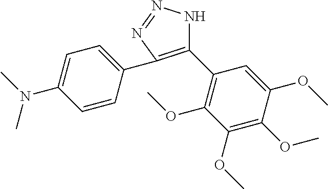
C1(C2=C(OC)C(OC)=C(OC)C(OC)=C2)=C(C2=CC=C(N(C)C)C=C2)N=NN1
